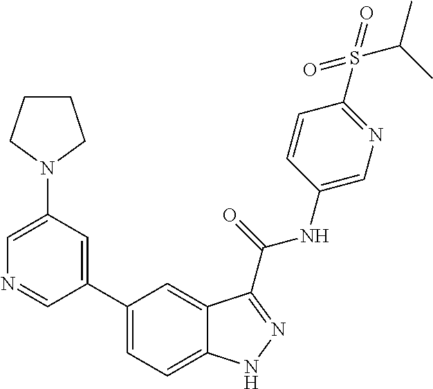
C1(N2CCCC2)=CN=CC(C2=CC=C3C(=C2)C(C(NC2=CN=C(S(=O)(=O)C(C)C)C=C2)=O)=NN3)=C1
